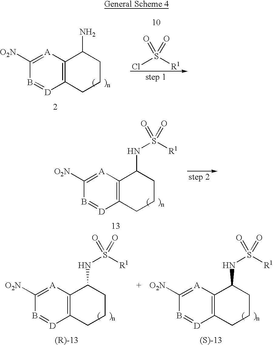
C1([O2N])=[A]C2=C([D]=B1)CCCC2NS(=O)([R1])=O.C1([O2N])=[A]C2=C([D]=B1)CCCC2NS(=O)([R1])=O.C1([O2N])=[A]C2=C([D]=B1)CCCC2NS(=O)([R1])=O.C1([O2N])=[A]C2=C([D]=B1)CCCC2N.ClS([R1])(=O)=O
